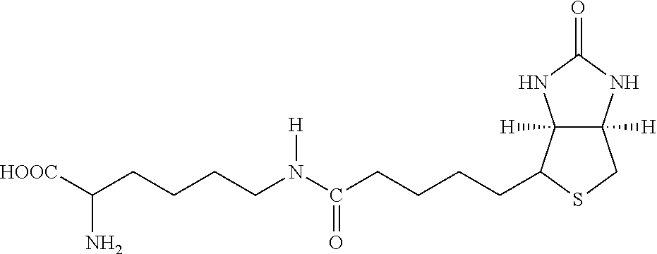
C12([H])C([H])(NC(=O)N1)CSC2CCCCC(N(CCCCC([HOOC])N)[H])=O
